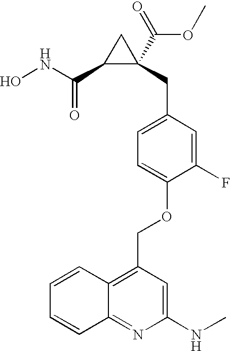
ONC(=O)C1C(C(OC)=O)(CC2=CC=C(OCC3=C4C(=NC(NC)=C3)C=CC=C4)C(F)=C2)C1
